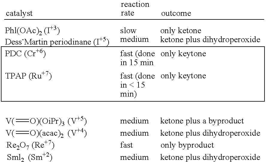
[V(]=[O)(OiPr)3].[(V+5)].[V(]=[O)(acac)2].[(V+4)].[Re2O7].[(Re+7)].[Sml2].[(Sm+2)]
